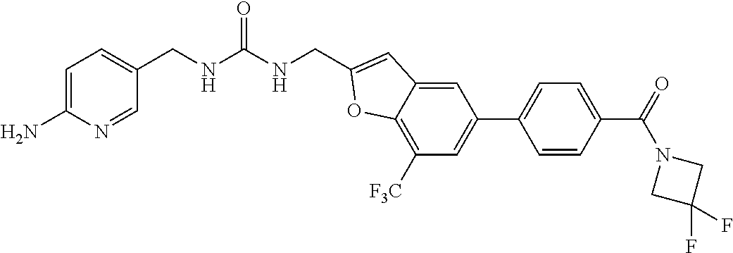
C1=C(N)N=CC(CNC(NCC2=CC3=CC(C4=CC=C(C(=O)N5CC(F)(F)C5)C=C4)=CC([F3C])=C3O2)=O)=C1
